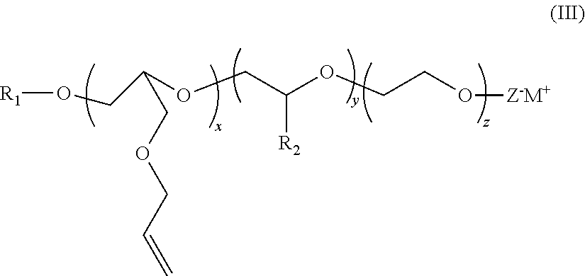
[R1]OCC(COCC=C)OCC([R2])OCCO[Z-M+]
